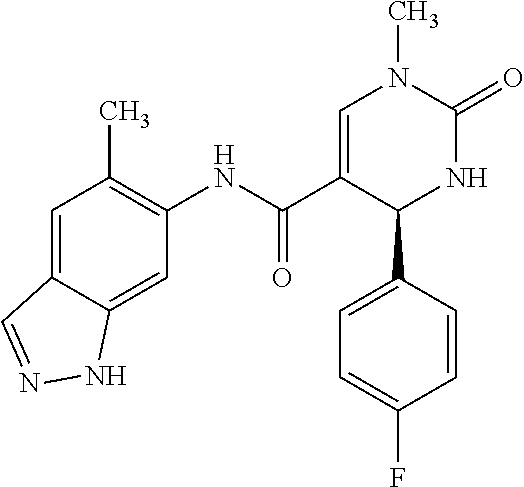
C12=CC(C)=C(NC(C3=CN(C)C(=O)NC3C3=CC=C(F)C=C3)=O)C=C1NN=C2
